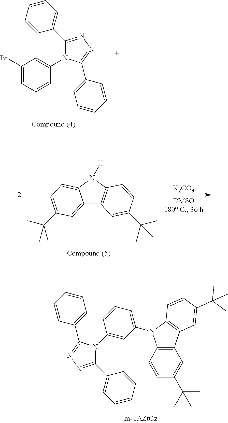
C1(Br)=CC=CC(N2C(C3=CC=CC=C3)=NN=C2C2=CC=CC=C2)=C1.C1(N2C(C3=CC=CC=C3)=NN=C2C2=CC=CC=C2)=CC(N2C3=C(C4=C2C=CC(C(C)(C)C)=C4)C=C(C(C)(C)C)C=C3)=CC=C1.[K2CO3].C12=CC(C(C)(C)C)=CC=C1N([H])C1=C2C=C(C(C)(C)C)C=C1
